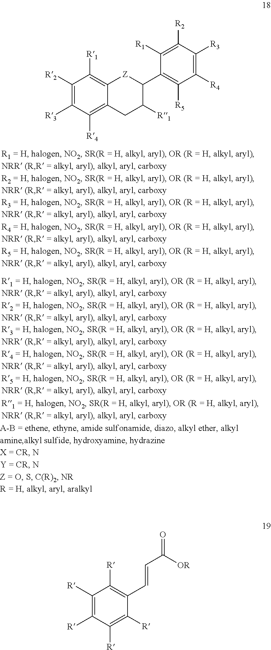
C1([R2])=C([R3])C([R4])=C2C(=C1[R1])[Z]C(C1=C([R5])C([R4])=C([R3])C([R2])=C1[R1])C([R1])C2.C1([R])=C([R])C([R])=C([R])C(C=CC([OR])=O)=C1[R]
